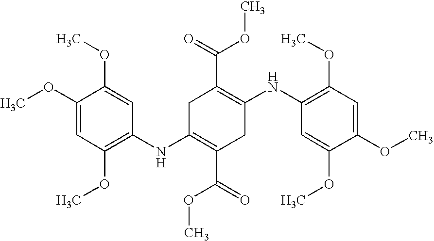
C1(NC2=C(OC)C=C(OC)C(OC)=C2)=C(C(OC)=O)CC(NC2=C(OC)C=C(OC)C(OC)=C2)=C(C(=O)OC)C1
